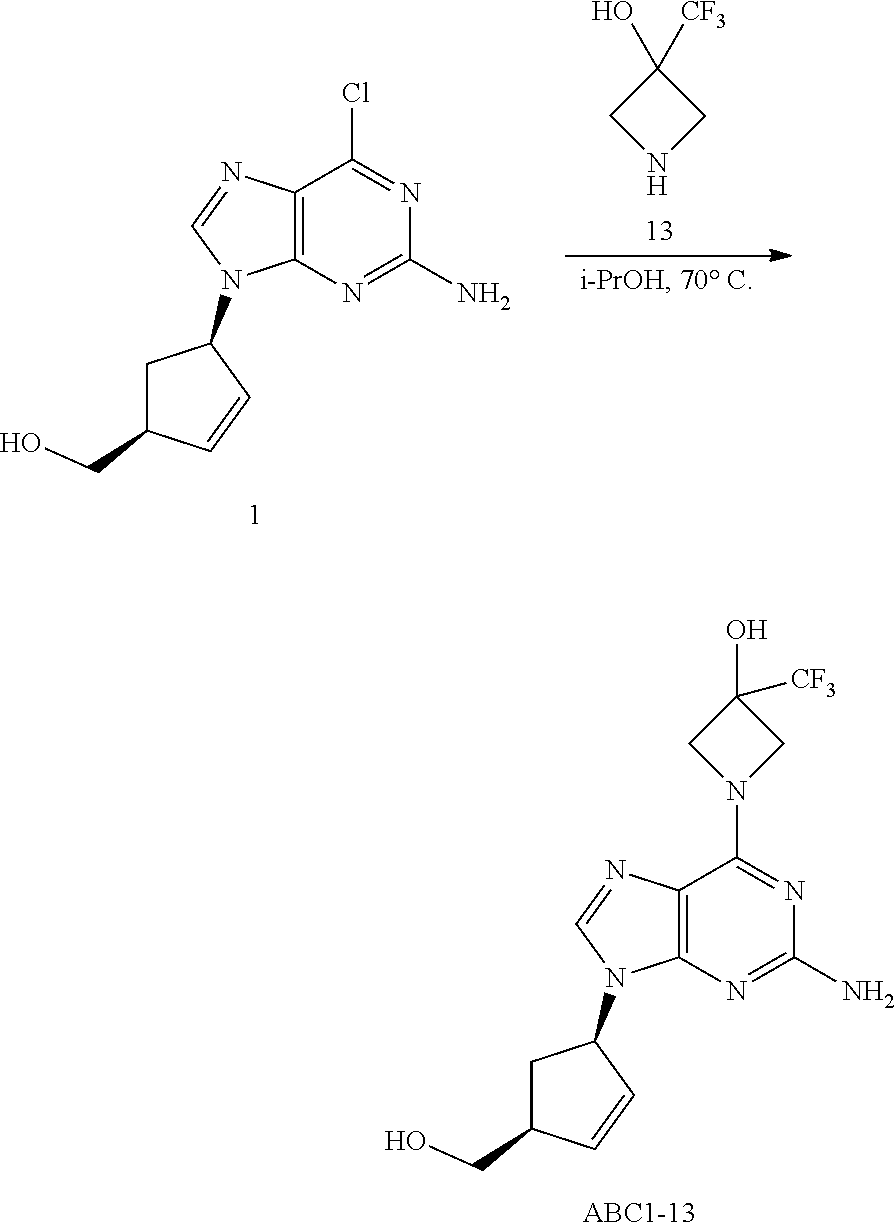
C12=C(N=C(N)N=C1Cl)N(C1CC(CO)C=C1)C=N2.N1CC(O)([CF3])C1.C12=C(N=C(N)N=C1N1CC(O)([CF3])C1)N(C1CC(CO)C=C1)C=N2
